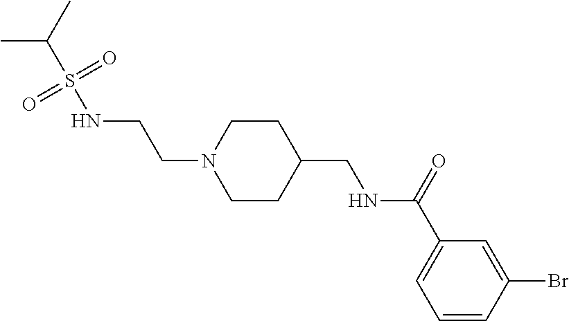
CC(C)S(NCCN1CCC(CNC(C2=CC=CC(Br)=C2)=O)CC1)(=O)=O
